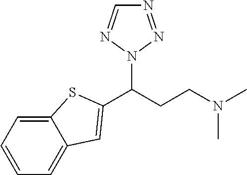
C(CCN(C)C)(N1N=NC=N1)C1=CC2=CC=CC=C2S1
